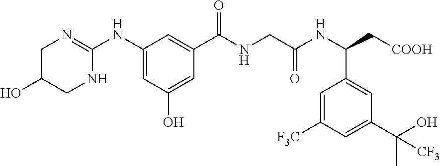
C1(NC2=NCC(O)CN2)=CC(O)=CC(C(NCC(NC(C[COOH])C2=CC(C(O)(C)[CF3])=CC([F3C])=C2)=O)=O)=C1
